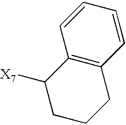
C1CCC2=C(C1[X7])C=CC=C2
